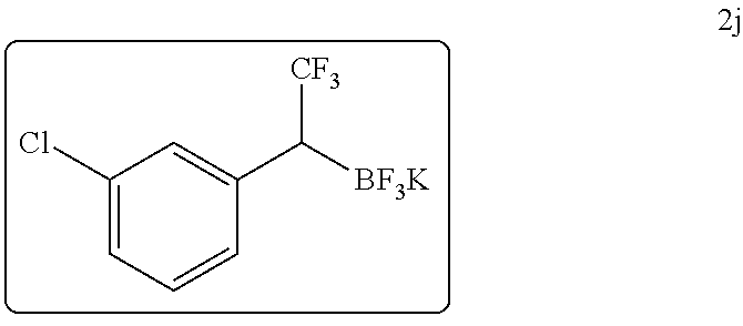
C1(C([CF3])[BF3K])=CC(Cl)=CC=C1
